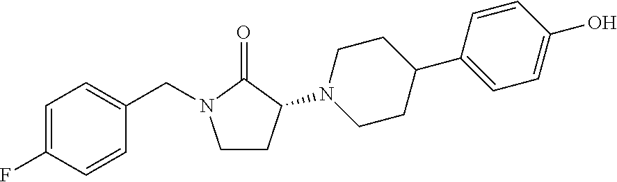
C1=C(F)C=CC(CN2CCC(N3CCC(C4=CC=C(O)C=C4)CC3)C2=O)=C1
